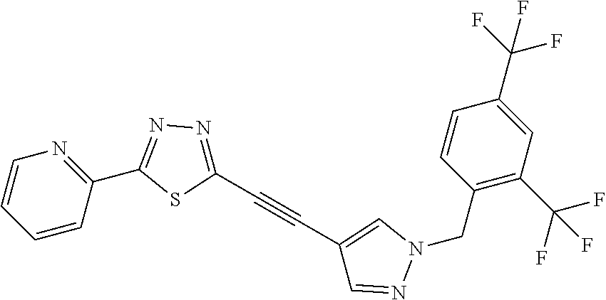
C1(C#CC2=CN(CC3=C(C(F)(F)F)C=C(C(F)(F)F)C=C3)N=C2)=NN=C(C2=NC=CC=C2)S1
